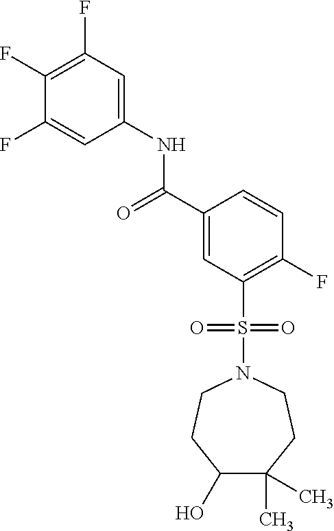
C1(F)=C(F)C=C(NC(C2=CC(S(=O)(=O)N3CCC(O)C(C)(C)CC3)=C(F)C=C2)=O)C=C1F
